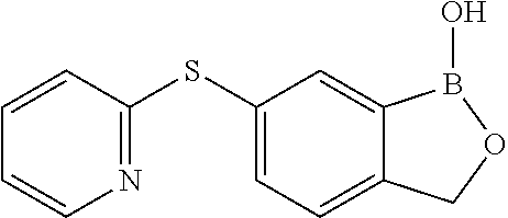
C1(SC2=NC=CC=C2)=CC=C2C(=C1)B(O)OC2
